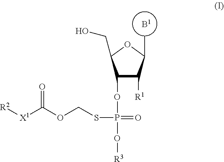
O(P(OC1C([R1])C(C)OC1CO)(=O)SCOC(=O)[X1][R2])[R3].[B1]
